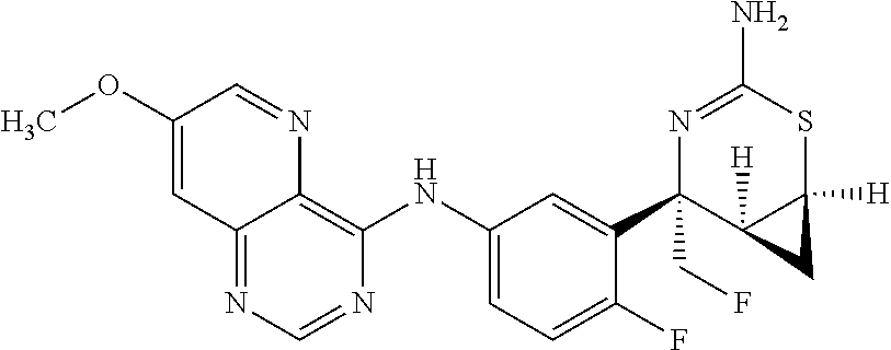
C12=NC=NC(NC3=CC=C(F)C(C4(CF)C5([H])C([H])(SC(N)=N4)C5)=C3)=C1N=CC(OC)=C2
